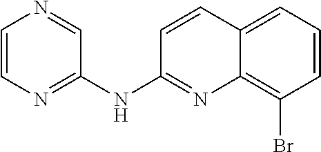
C1=CN=C(NC2=NC3=C(Br)C=CC=C3C=C2)C=N1
